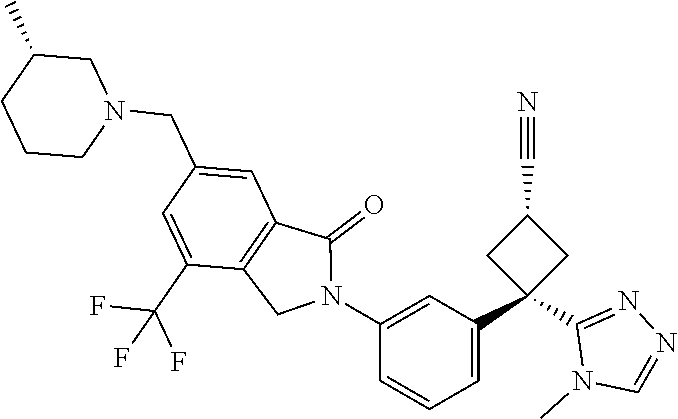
C1(CN2CC(C)CCC2)=CC2=C(C(C(F)(F)F)=C1)CN(C1=CC(C3(C4=NN=CN4C)CC(C#N)C3)=CC=C1)C2=O
